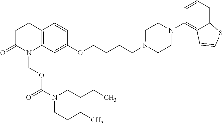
C12=C(CCC(=O)N1COC(=O)N(CCCC)CCCC)C=CC(OCCCCN1CCN(C3=C4C(=CC=C3)SC=C4)CC1)=C2
